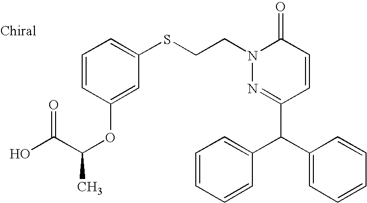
C1(C(C2=CC=CC=C2)C2=CC=CC=C2)=NN(CCSC2=CC=CC(OC(C)C(O)=O)=C2)C(=O)C=C1
